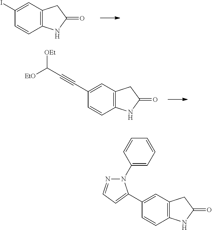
C1(I)=CC2=C(C=C1)NC(=O)C2.C1(C#CC([EtO])[OEt])=CC2=C(C=C1)NC(=O)C2.C1=C(N2N=CC=C2C2=CC3=C(C=C2)NC(=O)C3)C=CC=C1
